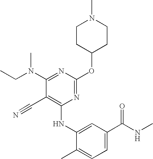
CN(C1=NC(OC2CCN(C)CC2)=NC(NC2=CC(C(NC)=O)=CC=C2C)=C1C#N)CC
